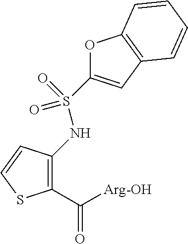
C1(C([Arg-OH])=O)=C(NS(=O)(=O)C2=CC3=C(O2)C=CC=C3)C=CS1
